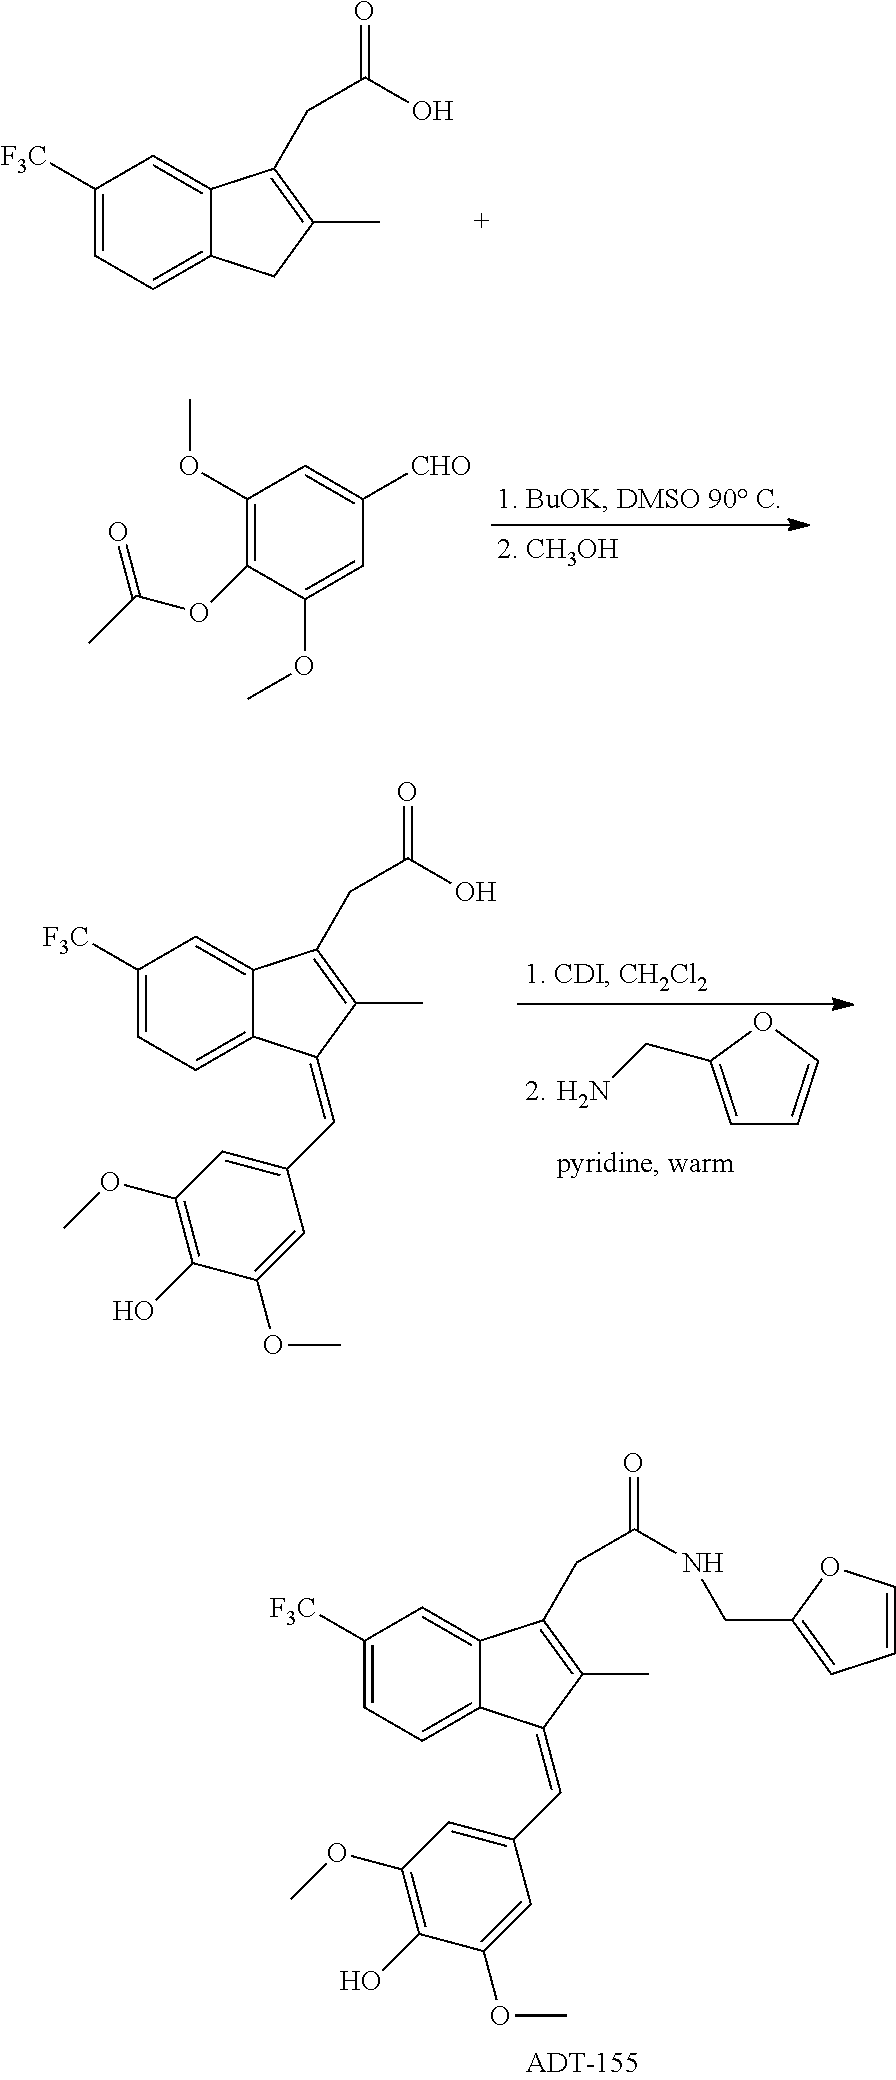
C1(OC)=C(OC(C)=O)C(OC)=CC([CHO])=C1.C1([F3C])=CC=C2C(=C1)C(CC(=O)O)=C(C)C2.C1=C(CN)OC=C1.C1([F3C])=CC=C2C(=C1)C(CC(=O)O)=C(C)C2=CC1=CC(OC)=C(O)C(OC)=C1.C1([F3C])=CC=C2C(=C1)C(CC(NCC1=CC=CO1)=O)=C(C)C2=CC1=CC(OC)=C(O)C(OC)=C1
